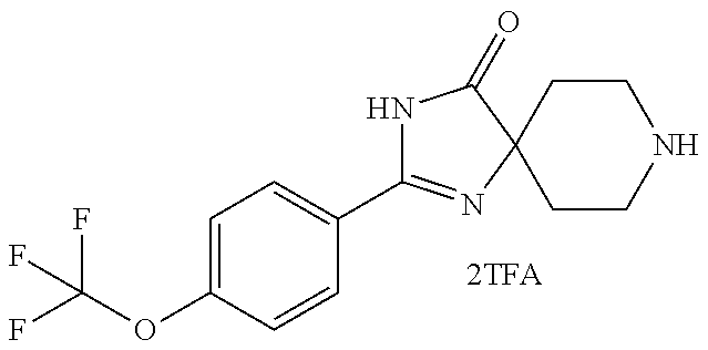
C1(C2=NC3(C(=O)N2)CCNCC3)=CC=C(OC(F)(F)F)C=C1
